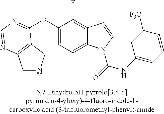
O(C1=CC=C2C(=C1F)C=CN2C(=O)NC1=CC=CC([F3C])=C1)C1=NC=NC2=C1CNC2
